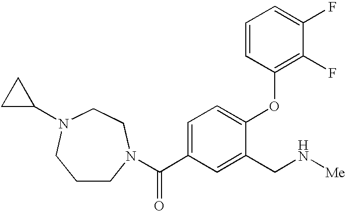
C(C1=CC=C(OC2=C(F)C(F)=CC=C2)C(CN[Me])=C1)(=O)N1CCCN(C2CC2)CC1
